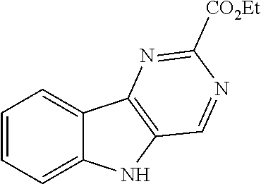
C1=CC=C2C(=C1)C1=C(N2)C=NC([CO2Et])=N1
